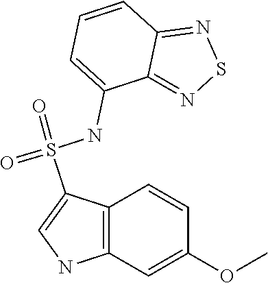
C1=CC2=C(C=C1OC)NC=C2S(=O)(NC1=CC=CC2=NSN=C12)=O
